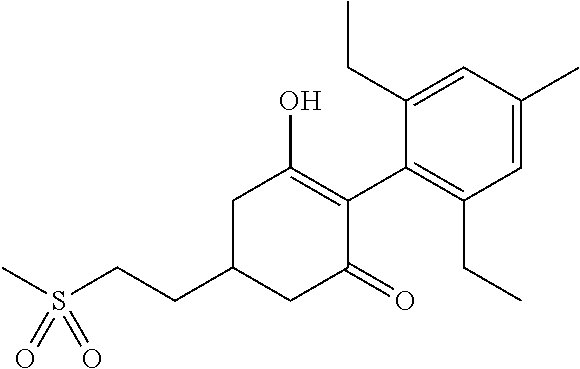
C1(CCS(C)(=O)=O)CC(=O)C(C2=C(CC)C=C(C)C=C2CC)=C(O)C1
